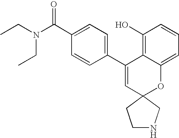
CCN(CC)C(C1=CC=C(C2=CC3(OC4=CC=CC(O)=C24)CCNC3)C=C1)=O
